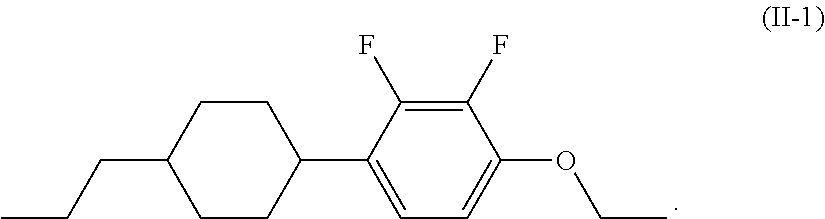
C1CC(CCC)CCC1C1=CC=C(OCC)C(F)=C1F
